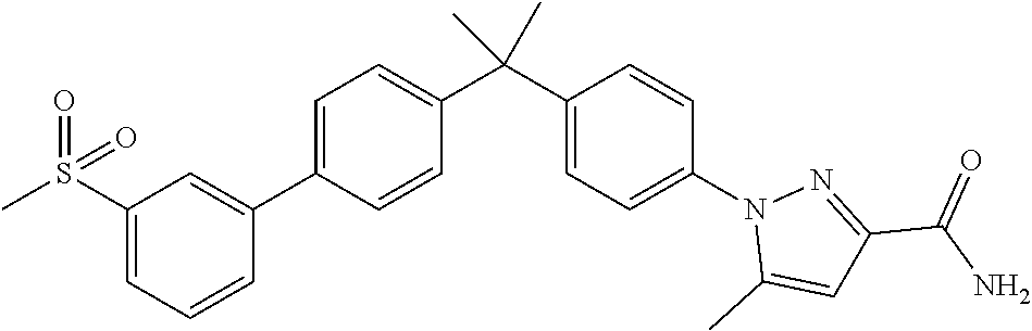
C1(S(C)(=O)=O)=CC=CC(C2=CC=C(C(C3=CC=C(N4C(C)=CC(C(N)=O)=N4)C=C3)(C)C)C=C2)=C1
